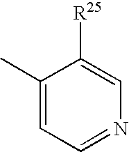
C1(C)=CC=NC=C1[R25]
